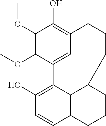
C1(OC)=C(OC)C2=CC(=C1O)CCCC1C3=C(C=CC(O)=C23)CCC1
